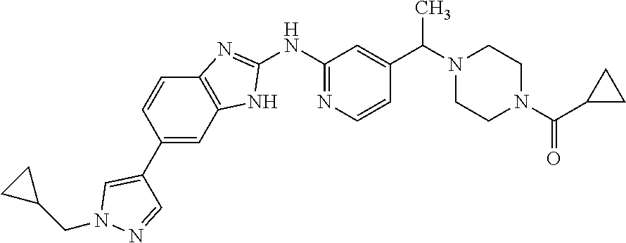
C12=C(C=C(C3=CN(CC4CC4)N=C3)C=C1)NC(NC1=NC=CC(C(N3CCN(C(=O)C4CC4)CC3)C)=C1)=N2
